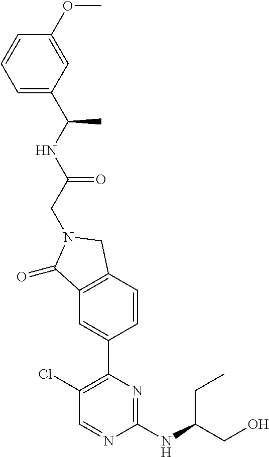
C1(Cl)=C(C2=CC3=C(C=C2)CN(CC(NC(C2=CC=CC(OC)=C2)C)=O)C3=O)N=C(NC(CC)CO)N=C1
